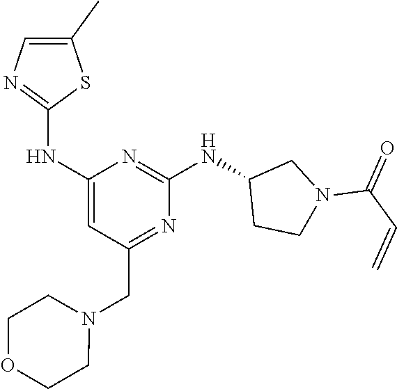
C1(NC2=NC=C(C)S2)=CC(CN2CCOCC2)=NC(NC2CCN(C(C=C)=O)C2)=N1
